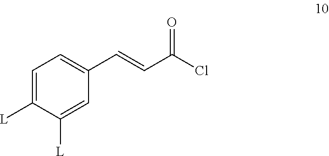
C1=C([L])C([L])=CC(C=CC(Cl)=O)=C1
